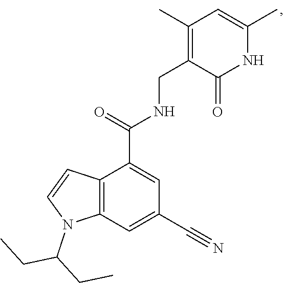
C1(C)=C(CNC(C2=CC(C#N)=CC3=C2C=CN3C(CC)CC)=O)C(=O)NC(C)=C1
